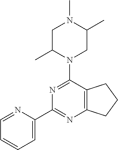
C1=C(C2=NC3=C(C(N4CC(C)N(C)CC4C)=N2)CCC3)N=CC=C1
